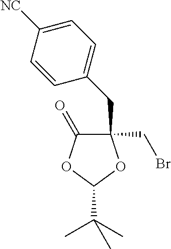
C1(CC2=CC=C([NC])C=C2)(CBr)C(=O)OC(C(C)(C)C)O1
